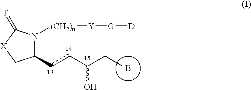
B.C1(ccC(O)CC)N([(CH2)n][Y][G][D])C(=[T])[X]C1
